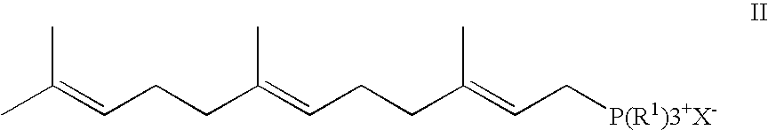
CC(=CCCC(=CCCC(=CC[P(R1)3+X-])C)C)C
